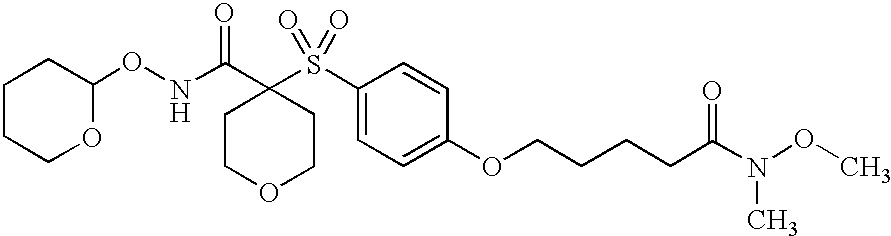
O(NC(=O)C1(S(=O)(=O)C2=CC=C(OCCCCC(N(OC)C)=O)C=C2)CCOCC1)C1CCCCO1
